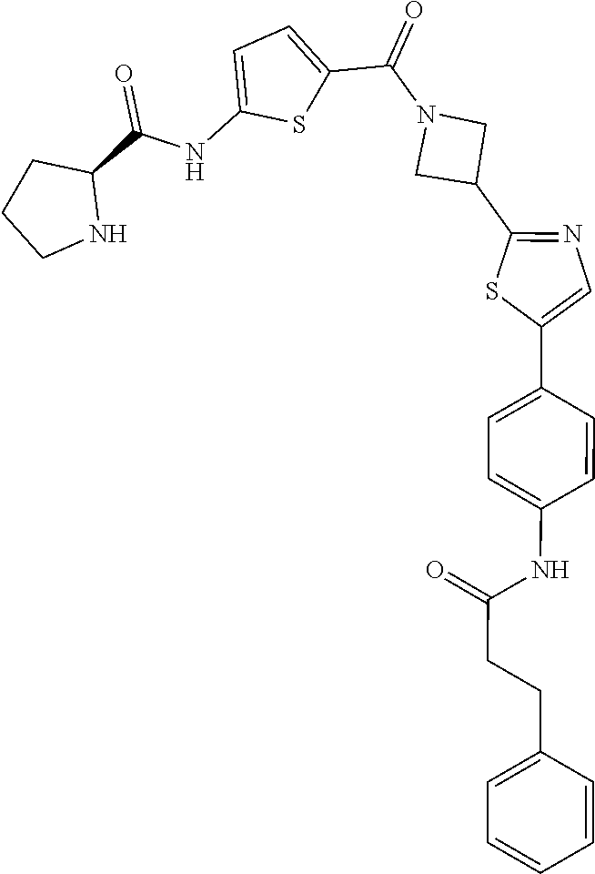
C1CNC(C(NC2=CC=C(C(=O)N3CC(C4=NC=C(C5=CC=C(NC(=O)CCC6=CC=CC=C6)C=C5)S4)C3)S2)=O)C1
